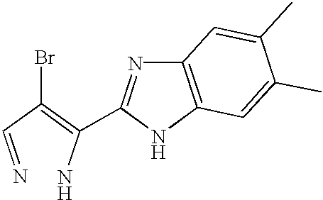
N=CC(=C(N)C1=NC2=C(N1)C=C(C)C(C)=C2)Br
